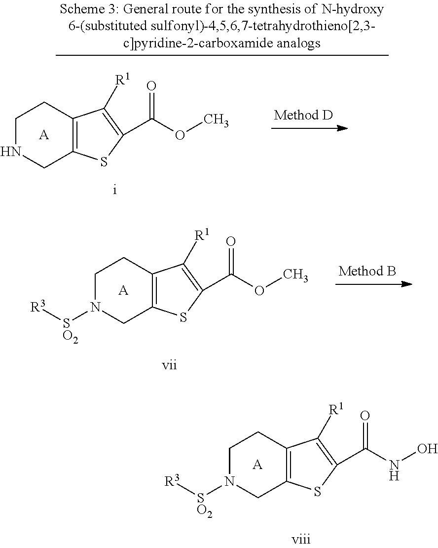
C1NCC2=C(C1)C([R1])=C(C(OC)=O)S2.[A].C1N([SO2][R3])CC2=C(C1)C([R1])=C(C(OC)=O)S2.[A].C1N([SO2][R3])CC2=C(C1)C([R1])=C(C(NO)=O)S2.[A]
